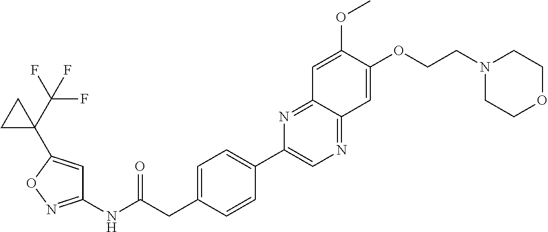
C1(NC(CC2=CC=C(C3=CN=C4C(=N3)C=C(OC)C(OCCN3CCOCC3)=C4)C=C2)=O)=NOC(C2(C(F)(F)F)CC2)=C1
